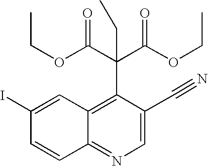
C1(I)=CC2=C(C(C(OCC)=O)(C(OCC)=O)CC)C(C#N)=CN=C2C=C1
